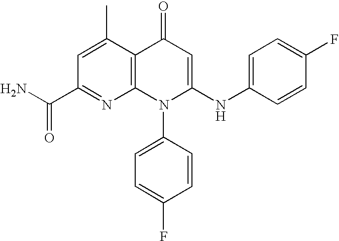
C1(C(N)=O)=NC2=C(C(C)=C1)C(=O)C=C(NC1=CC=C(F)C=C1)N2C1=CC=C(F)C=C1
